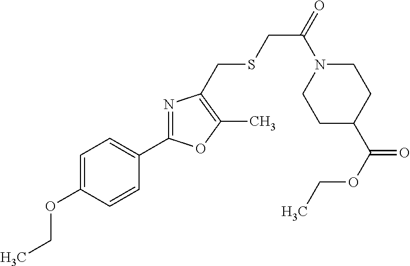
C1=C(OCC)C=CC(C2=NC(CSCC(=O)N3CCC(C(=O)OCC)CC3)=C(C)O2)=C1
